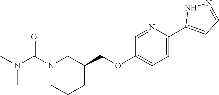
C1=NC(C2=CC=NN2)=CC=C1OCC1CN(C(N(C)C)=O)CCC1
